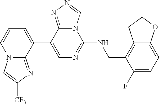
C1(C2=CC=CN3C2=NC([CF3])=C3)=CN=C(NCC2=C3C(=CC=C2F)OCC3)N2C1=NN=C2
